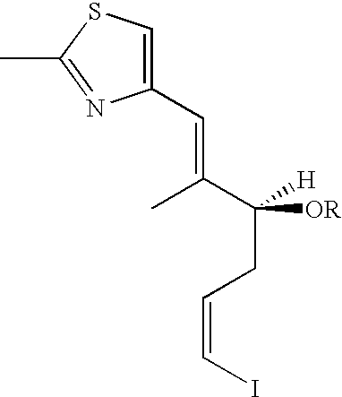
C1(C=C(C)C(CC=CI)([OR])[H])=CSC(C)=N1
